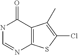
C12=C(C(=O)NC=N1)C(C)=C(Cl)S2
